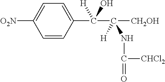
C1=CC(C(C([CH2OH])([H])NC(=O)[CHCl2])([H])O)=CC=C1[O2N]
